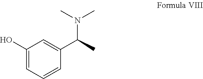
C1(O)=CC=CC(C(C)N(C)C)=C1
